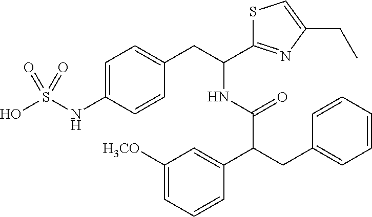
C1=C(NS(O)(=O)=O)C=CC(CC(C2=NC(CC)=CS2)NC(C(CC2=CC=CC=C2)C2=CC([H3CO])=CC=C2)=O)=C1
